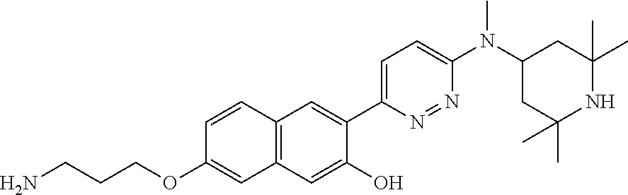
C12=C(C=C(O)C(C3=CC=C(N(C4CC(C)(C)NC(C)(C)C4)C)N=N3)=C1)C=C(OCCCN)C=C2
